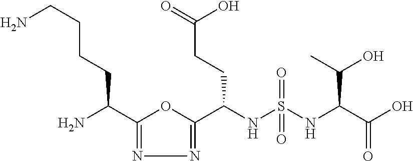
C1(C(N)CCCCN)=NN=C(C(NS(NC(C(O)=O)C(O)C)(=O)=O)CCC(=O)O)O1
